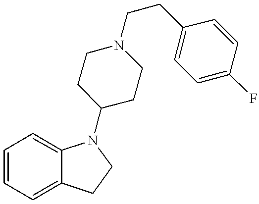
C1=CC=C2C(=C1)N(C1CCN(CCC3=CC=C(F)C=C3)CC1)CC2
